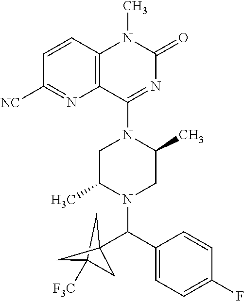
C12=C(C(N3CC(C)N(C(C4=CC=C(F)C=C4)C45CC([F3C])(C4)C5)CC3C)=NC(=O)N1C)N=C([NC])C=C2
